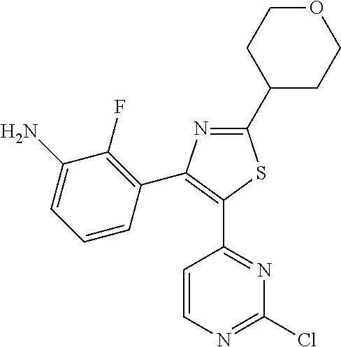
C1(C2=C(C3=NC(Cl)=NC=C3)SC(C3CCOCC3)=N2)=C(F)C(N)=CC=C1
